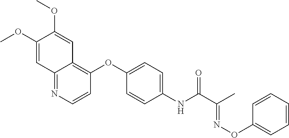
C12=NC=CC(OC3=CC=C(NC(C(=NOC4=CC=CC=C4)C)=O)C=C3)=C1C=C(OC)C(OC)=C2
